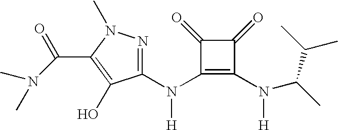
N(C1=C(N(C(C)C(C)C)[H])C(=O)C1=O)(C1=NN(C)C(C(N(C)C)=O)=C1O)[H]
